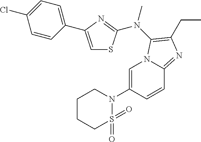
C1=C(N2CCCCS2(=O)=O)C=CC2=NC(CC)=C(N(C)C3=NC(C4=CC=C(Cl)C=C4)=CS3)N12
